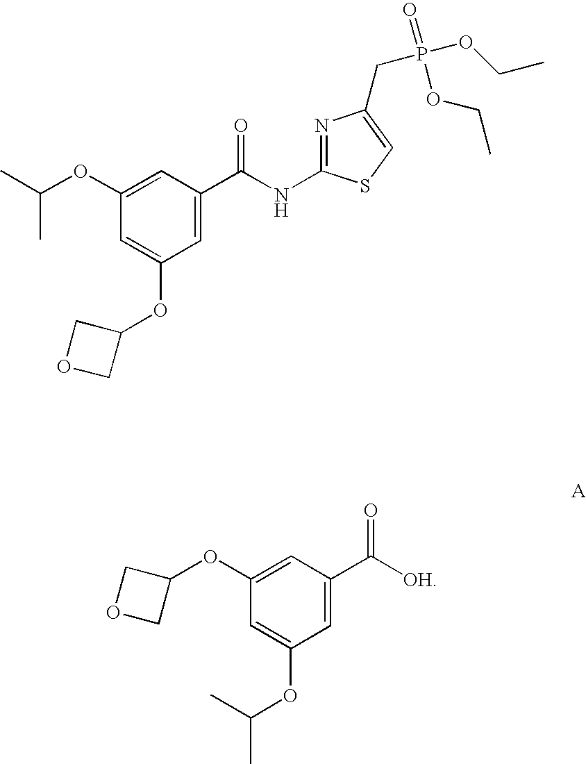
C1(OC2=CC(C([OH])=O)=CC(OC(C)C)=C2)COC1.CC(OC1=CC(C(NC2=NC(CP(=O)(OCC)OCC)=CS2)=O)=CC(OC2COC2)=C1)C
